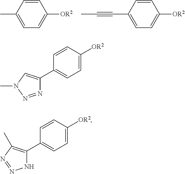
CC1=CC=C([OR2])C=C1.C(C1=CC=C([OR2])C=C1)#CC.N1=NN(C)C=C1C1=CC=C([OR2])C=C1.N1C(C2=CC=C([OR2])C=C2)=C(C)N=N1
